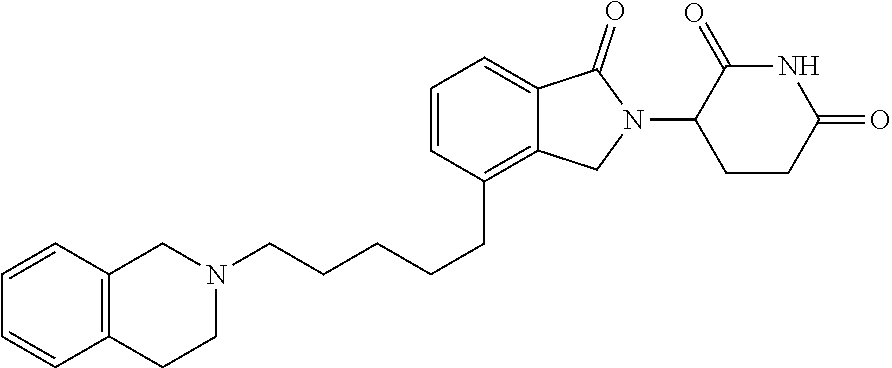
N1(CCCCCC2=C3C(=CC=C2)C(=O)N(C2CCC(=O)NC2=O)C3)CC2=C(CC1)C=CC=C2
